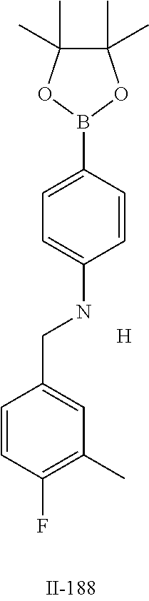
C1(C)(C)C(C)(C)OB(C2=CC=C(NCC3=CC(C)=C(F)C=C3)C=C2)O1.[H]
